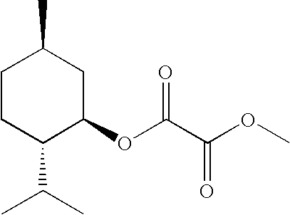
C1(OC(C(OC)=O)=O)CC(C)CCC1C(C)C
